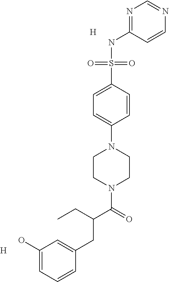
C1(O)=CC=CC(CC(CC)C(N2CCN(C3=CC=C(S(NC4=NC=NC=C4)(=O)=O)C=C3)CC2)=O)=C1.[H].[H]
